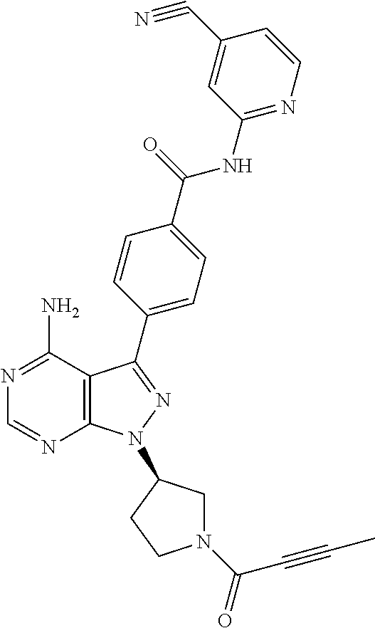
C12=C(C(N)=NC=N1)C(C1=CC=C(C(NC3=NC=CC(C#N)=C3)=O)C=C1)=NN2C1CN(C(=O)C#CC)CC1
